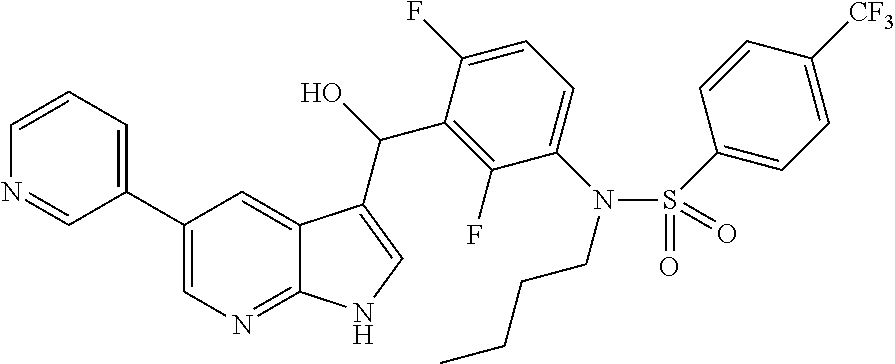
C1(C2=CC=CN=C2)=CN=C2C(=C1)C(C(O)C1=C(F)C(N(S(=O)(=O)C3=CC=C([CF3])C=C3)CCCC)=CC=C1F)=CN2
